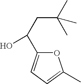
C(C(C)(C)C)C(O)C1=CC=C(C)O1
